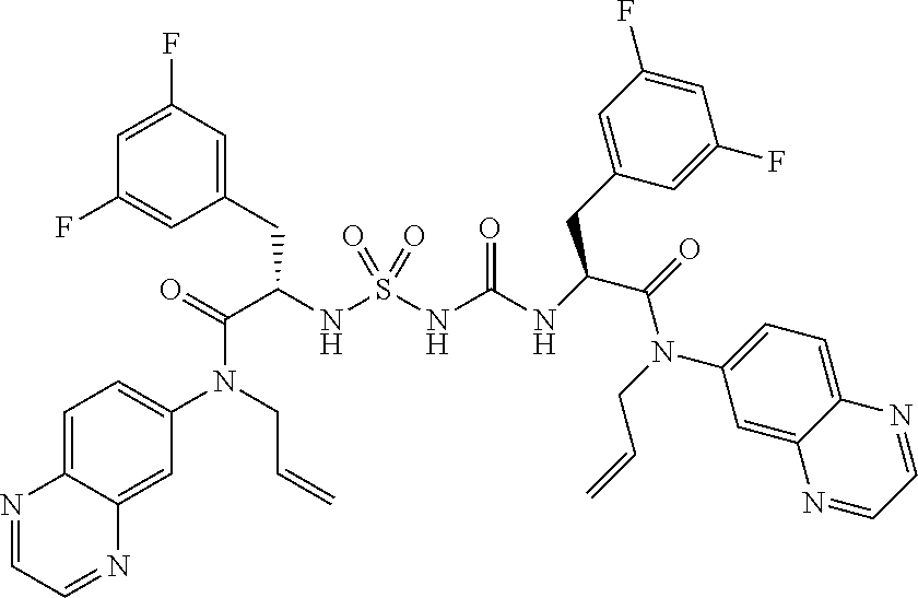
N(S(NC(NC(C(=O)N(CC=C)C1=CC=C2C(=C1)N=CC=N2)CC1=CC(F)=CC(F)=C1)=O)(=O)=O)C(C(=O)N(CC=C)C1=CC=C2C(=C1)N=CC=N2)CC1=CC(F)=CC(F)=C1
